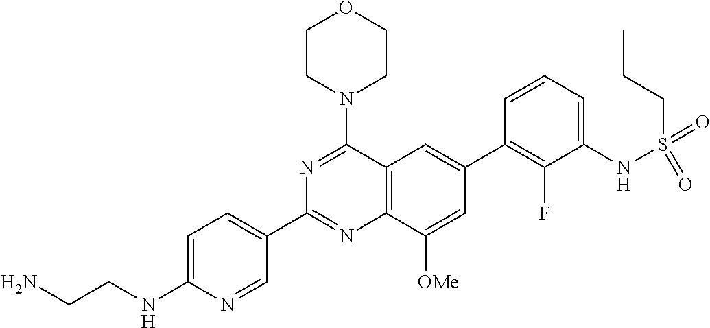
C1=C(NCCN)N=CC(C2=NC3=C(C(N4CCOCC4)=N2)C=C(C2=C(F)C(NS(=O)(=O)CCC)=CC=C2)C=C3[OMe])=C1
